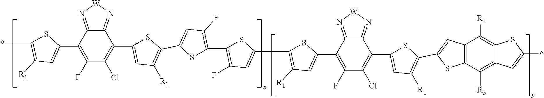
S1C(*)=C([R1])C=C1C1=C(F)C(Cl)=C(C2=CC([R1])=C(C3=CC(F)=C(C4=C(F)C=C(C5=C([R1])C=C(C6=C(F)C(Cl)=C(C7=CC([R1])=C(C8=CC9=C(S8)C([R5])=C8C(=C9[R4])SC(*)=C8)S7)C7=N[W]N=C67)S5)S4)S3)S2)C2=N[W]N=C12
